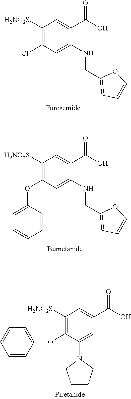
C1=C(CNC2=CC(Cl)=C([H2NO2S])C=C2C(=O)O)OC=C1.C1=C(CNC2=CC(OC3=CC=CC=C3)=C([H2NO2S])C=C2C(=O)O)OC=C1.C1([H2NO2S])=C(OC2=CC=CC=C2)C(N2CCCC2)=CC(C(=O)O)=C1
